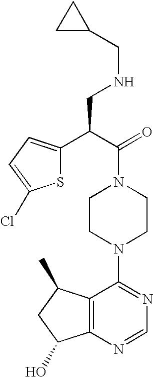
C(N1CCN(C2=NC=NC3=C2C(C)CC3O)CC1)(C(CNCC1CC1)C1=CC=C(Cl)S1)=O
